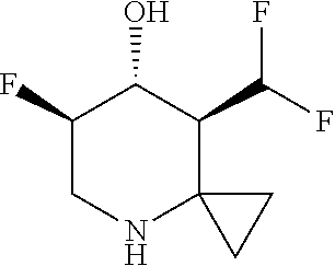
C1(F)CNC2(C(C(F)F)C1O)CC2
